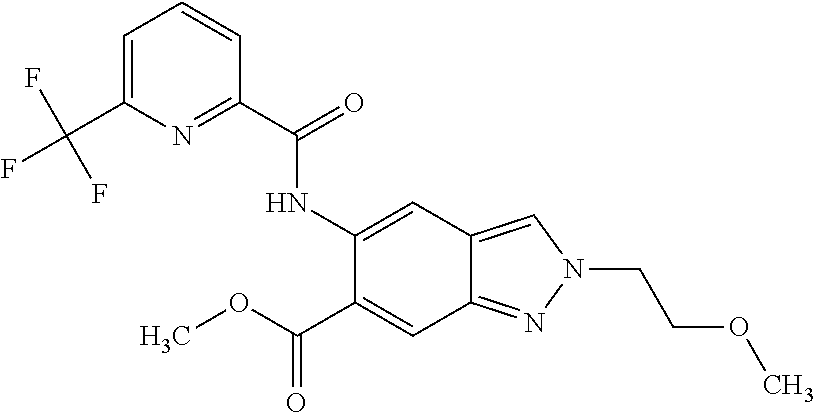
C1=C(C(F)(F)F)N=C(C(NC2=CC3=CN(CCOC)N=C3C=C2C(=O)OC)=O)C=C1
